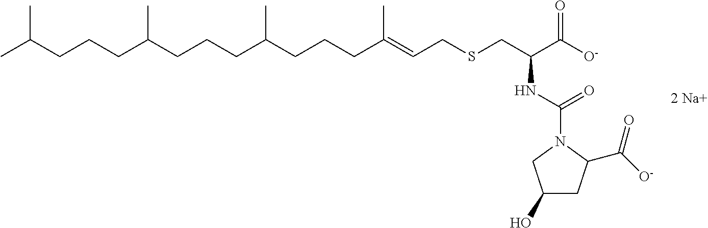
C(SCC=C(CCCC(CCCC(CCCC(C)C)C)C)C)C(C([O-])=O)NC(N1CC(O)CC1C([O-])=O)=O
